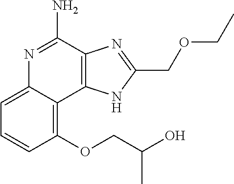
C1(OCC(O)C)=C2C(=CC=C1)N=C(N)C1=C2NC(COCC)=N1
